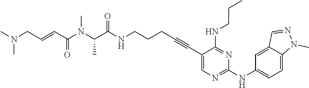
C(N(C(C(NCCCC#CC1=CN=C(NC2=CC=C3C(=C2)C=NN3C)N=C1NCCC)=O)C)C)(C=CCN(C)C)=O
